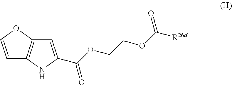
C1=COC2=C1NC(C(OCCOC([R26d])=O)=O)=C2
